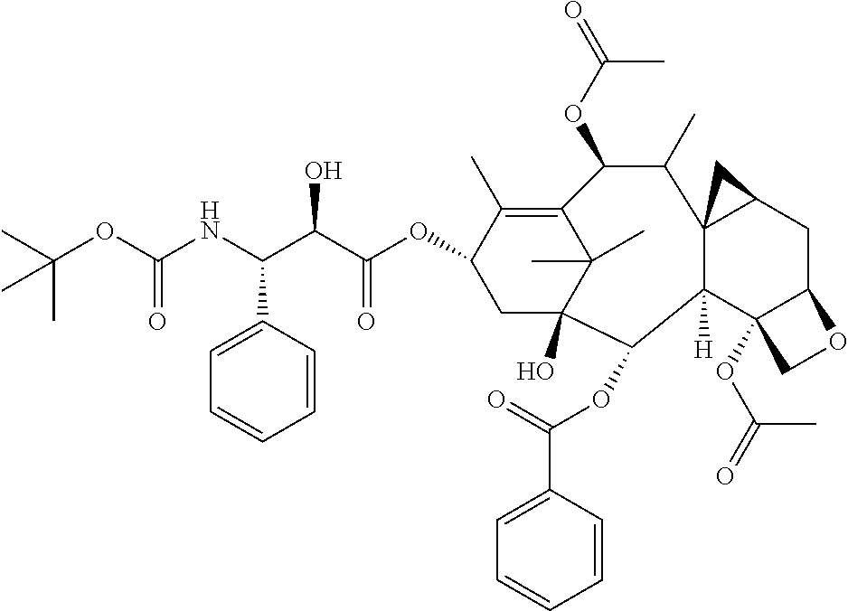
C1C2(O)C(C)(C)C(=C(C)C1OC(C(C(NC(OC(C)(C)C)=O)C1=CC=CC=C1)O)=O)C(OC(=O)C)C(C)C13C([H])(C2OC(C2=CC=CC=C2)=O)C2(OC(=O)C)C(CC1C3)OC2
